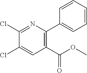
C1(C(OC)=O)=C(C2=CC=CC=C2)N=C(Cl)C(Cl)=C1
